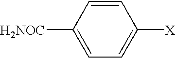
C1=CC([H2NOC])=CC=C1[X]
